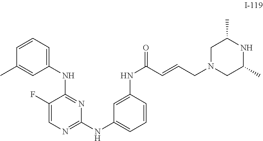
C1(F)=CN=C(NC2=CC=CC(NC(=O)C=CCN3CC(C)NC(C)C3)=C2)N=C1NC1=CC=CC(C)=C1
